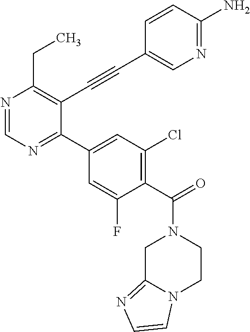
N1=CN=C(C2=CC(Cl)=C(C(=O)N3CC4=NC=CN4CC3)C(F)=C2)C(C#CC2=CN=C(N)C=C2)=C1CC
